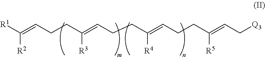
C(=CCCC(=CCCC(=CCCC(=CC[Q3])[R5])[R4])[R3])([R1])[R2]
